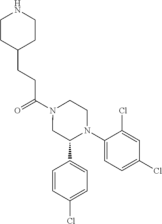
C(N1CC(C2=CC=C(Cl)C=C2)N(C2=CC=C(Cl)C=C2Cl)CC1)(=O)CCC1CCNCC1
